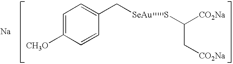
C1=C([CH3O])C=CC(C[SeAu]SC(C[CO2Na])[CO2Na])=C1.[Na]
